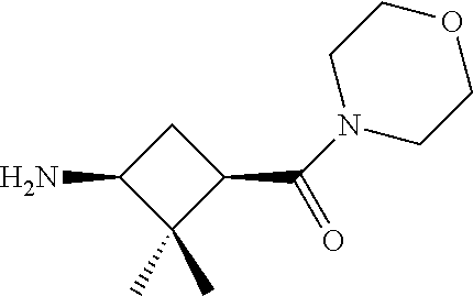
C1C(N)C(C)(C)C1C(N1CCOCC1)=O
